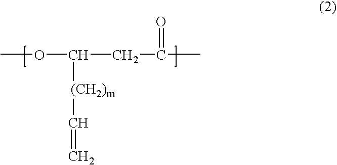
COC(CC(C)=O)[(CH2)m]C=C
